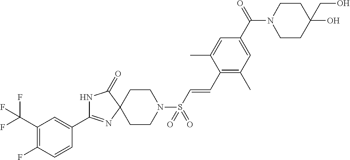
C1=CC(C2=NC3(C(=O)N2)CCN(S(=O)(=O)C=CC2=C(C)C=C(C(=O)N4CCC(O)(CO)CC4)C=C2C)CC3)=CC(C(F)(F)F)=C1F
